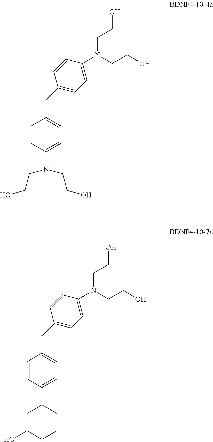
C1=CC(N(CCO)CCO)=CC=C1CC1=CC=C(N(CCO)CCO)C=C1.C1=CC(N(CCO)CCO)=CC=C1CC1=CC=C(C2CC(O)CCC2)C=C1
